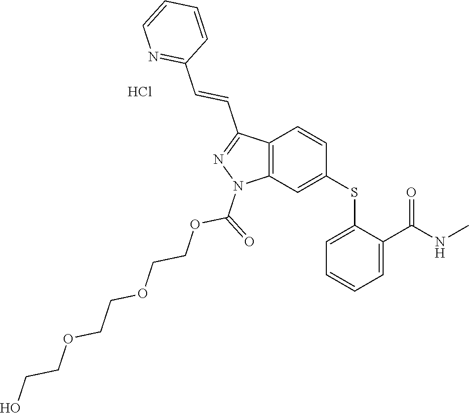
C1(SC2=CC3=C(C=C2)C(C=CC2=NC=CC=C2)=NN3C(=O)OCCOCCOCCO)=CC=CC=C1C(NC)=O.Cl
